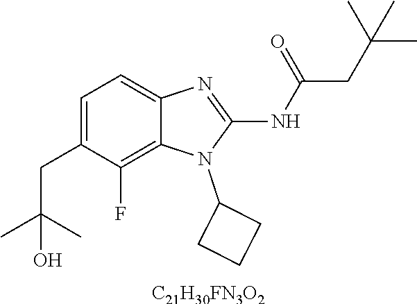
C1=C(CC(C)(C)O)C(F)=C2C(=C1)N=C(NC(CC(C)(C)C)=O)N2C1CCC1.[C21H30FN3O2]
